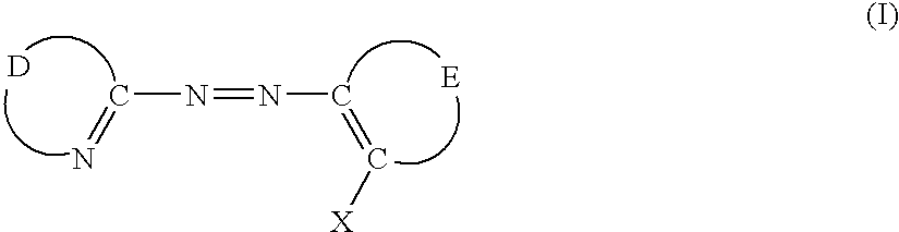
N(=NC=C[X])C=N.[D]
